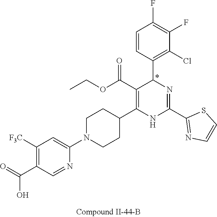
C1(F)=C(F)C=CC(C2N=C(C3=NC=CS3)NC(C3CCN(C4=CC([F3C])=C(C(O)=O)C=N4)CC3)=C2C(OCC)=O)=C1Cl
